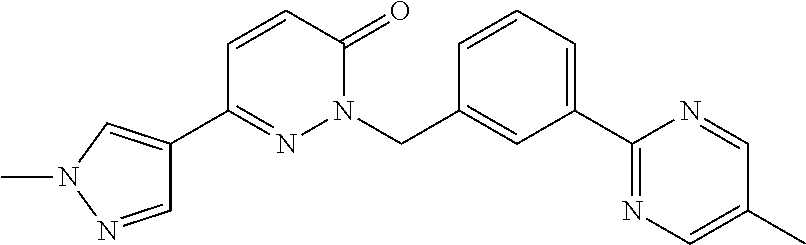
C1=NN(C)C=C1C1=NN(CC2=CC(C3=NC=C(C)C=N3)=CC=C2)C(=O)C=C1
